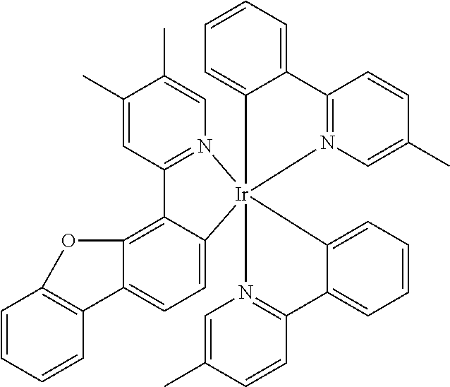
C1(C)=CC2=N(C=C1C)[Ir]13(C4=CC=C5C(=C24)OC2=C5C=CC=C2)(C2=CC=CC=C2C2=N1C=C(C)C=C2)N1=C(C=CC(C)=C1)C1=CC=CC=C31
